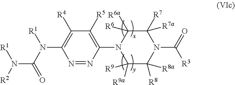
N1=NC(N2C([R6])([R6a])C([R7a])([R7])N(C(=O)[R3])C([R8])([R8a])C2([R9a])[R9])=C([R5])C([R4])=C1N(C(=O)N([R2])[R1])[R1]
